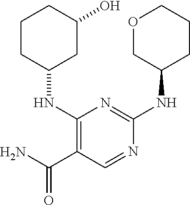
O1CC(NC2=NC(NC3CC(O)CCC3)=C(C(N)=O)C=N2)CCC1
